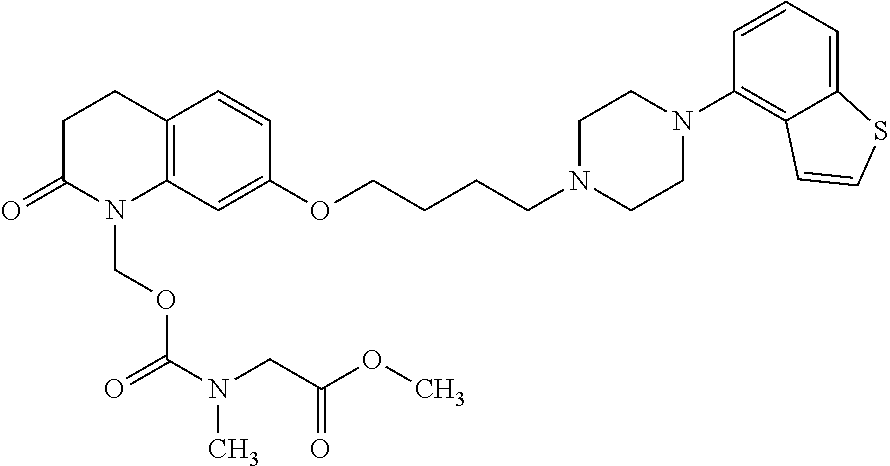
C12=C(CCC(=O)N1COC(=O)N(CC(OC)=O)C)C=CC(OCCCCN1CCN(C3=C4C(=CC=C3)SC=C4)CC1)=C2
